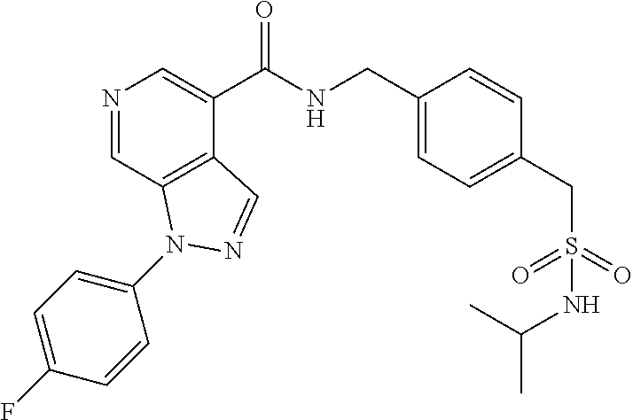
N1=CC2=C(C(C(NCC3=CC=C(CS(NC(C)C)(=O)=O)C=C3)=O)=C1)C=NN2C1=CC=C(F)C=C1
